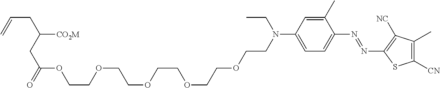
C1(C)=CC(N(CCOCCOCCOCCOCCOC(CC([CO2M])CC=C)=O)CC)=CC=C1N=NC1=C([NC])C(C)=C([CN])S1
